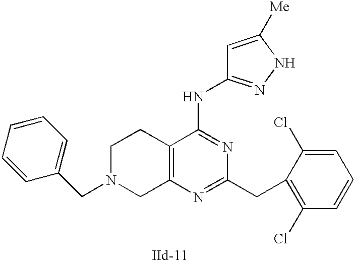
C12=C(N=C(CC3=C(Cl)C=CC=C3Cl)N=C1NC1=NNC([Me])=C1)CN(CC1=CC=CC=C1)CC2
